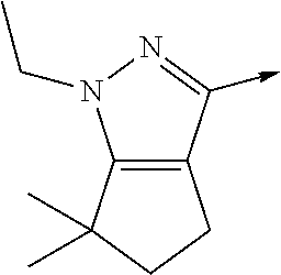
C12=C(C(->C)=NN1CC)CCC2(C)C
